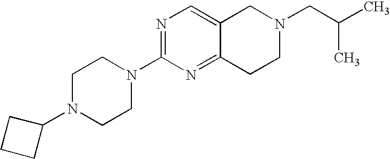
C1N(C2CCC2)CCN(C2=NC=C3C(=N2)CCN(CC(C)C)C3)C1
